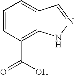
C1=CC(C(=O)O)=C2C(=C1)C=NN2
